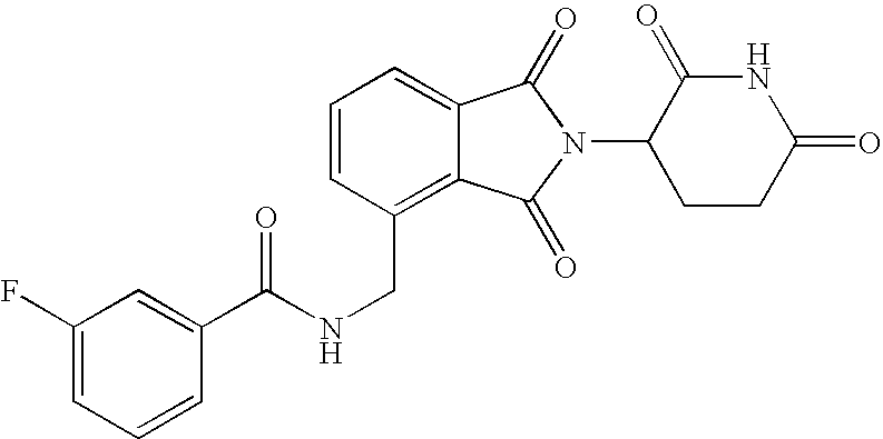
C(C1=C2C(=CC=C1)C(=O)N(C1CCC(=O)NC1=O)C2=O)NC(C1=CC(F)=CC=C1)=O
